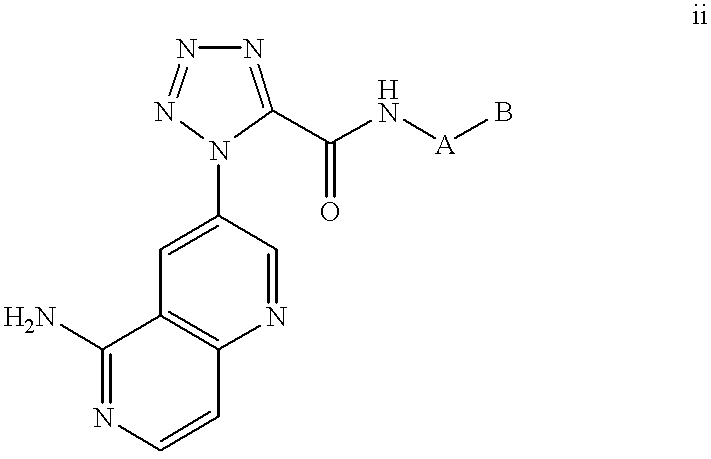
C1(N2C(C(N[A]B)=O)=NN=N2)=CC2=C(N=C1)C=CN=C2N
